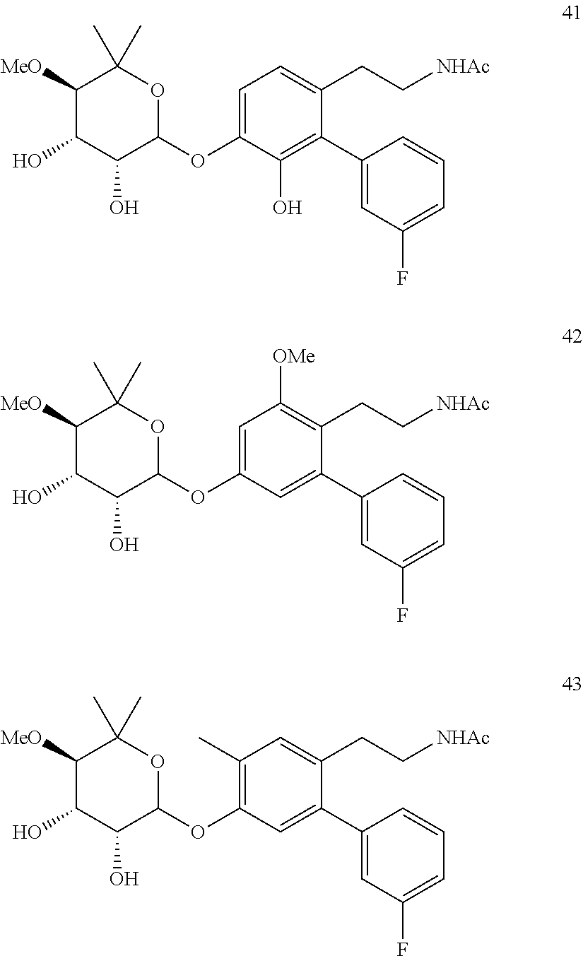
C1([MeO])C(O)C(O)C(OC2=CC=C(CC[NHAc])C(C3=CC(F)=CC=C3)=C2O)OC1(C)C.C1([MeO])C(O)C(O)C(OC2=CC([OMe])=C(CC[NHAc])C(C3=CC(F)=CC=C3)=C2)OC1(C)C.C1([MeO])C(O)C(O)C(OC2=C(C)C=C(CC[NHAc])C(C3=CC(F)=CC=C3)=C2)OC1(C)C
